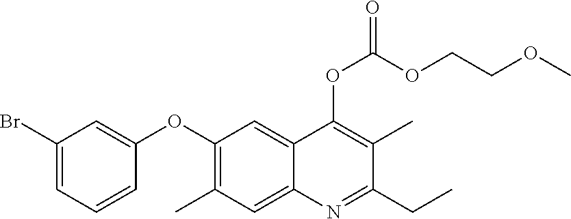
C1(Br)=CC=CC(OC2=C(C)C=C3C(=C2)C(OC(OCCOC)=O)=C(C)C(CC)=N3)=C1
